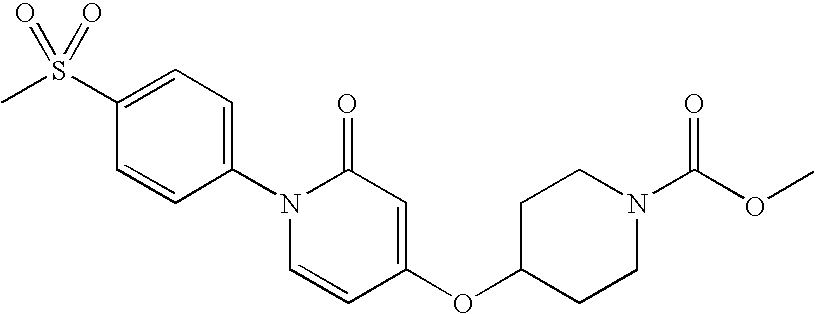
C1=C(S(C)(=O)=O)C=CC(N2C=CC(OC3CCN(C(=O)OC)CC3)=CC2=O)=C1
